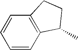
C1=CC2=C(C=C1)CCC2C
